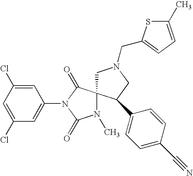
C1(Cl)=CC(Cl)=CC(N2C(=O)N(C)C3(C2=O)CN(CC2=CC=C(C)S2)CC3C2=CC=C(C#N)C=C2)=C1
